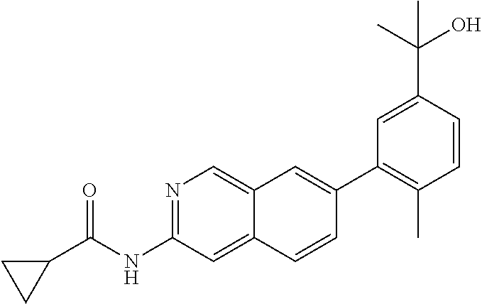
N1=C(NC(C2CC2)=O)C=C2C(=C1)C=C(C1=C(C)C=CC(C(O)(C)C)=C1)C=C2
